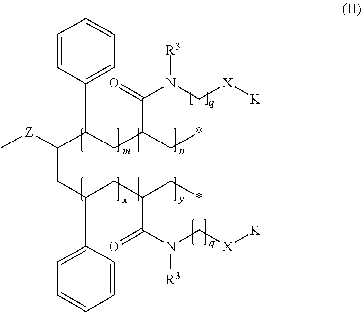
C1=CC(C(CC(C*)C(=O)N([R3])C[X][K])C([Z]C)CC(C2=CC=CC=C2)CC(C*)C(N(C[X][K])[R3])=O)=CC=C1
